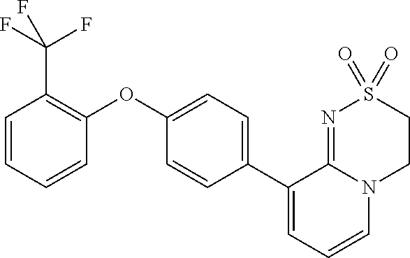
C1(OC2=C(C(F)(F)F)C=CC=C2)=CC=C(C2=CC=CN3C2=NS(=O)(=O)CC3)C=C1
